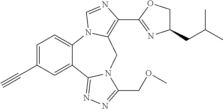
C1=C(C#C)C=C2C(=C1)N1C(=C(C3=NC(CC(C)C)CO3)N=C1)CN1C2=NN=C1COC
